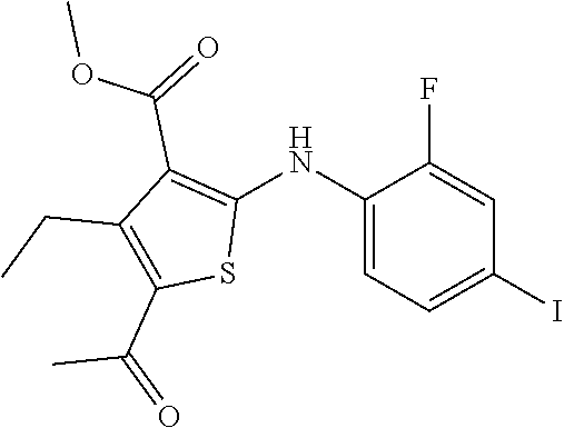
C1(NC2=C(C(=O)OC)C(CC)=C(C(=O)C)S2)=CC=C(I)C=C1F
